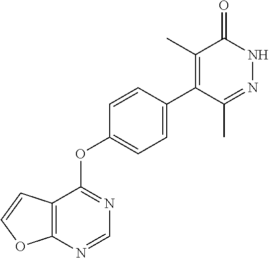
C12=C(N=CN=C1OC1=CC=C(C3=C(C)C(=O)NN=C3C)C=C1)OC=C2
